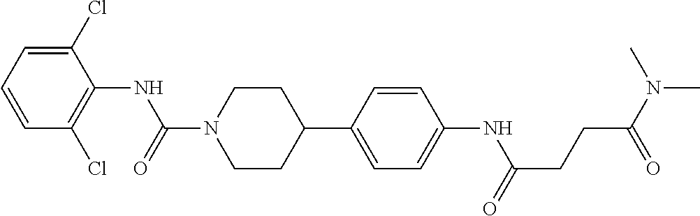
C1(Cl)=CC=CC(Cl)=C1NC(N1CCC(C2=CC=C(NC(CCC(N(C)C)=O)=O)C=C2)CC1)=O
